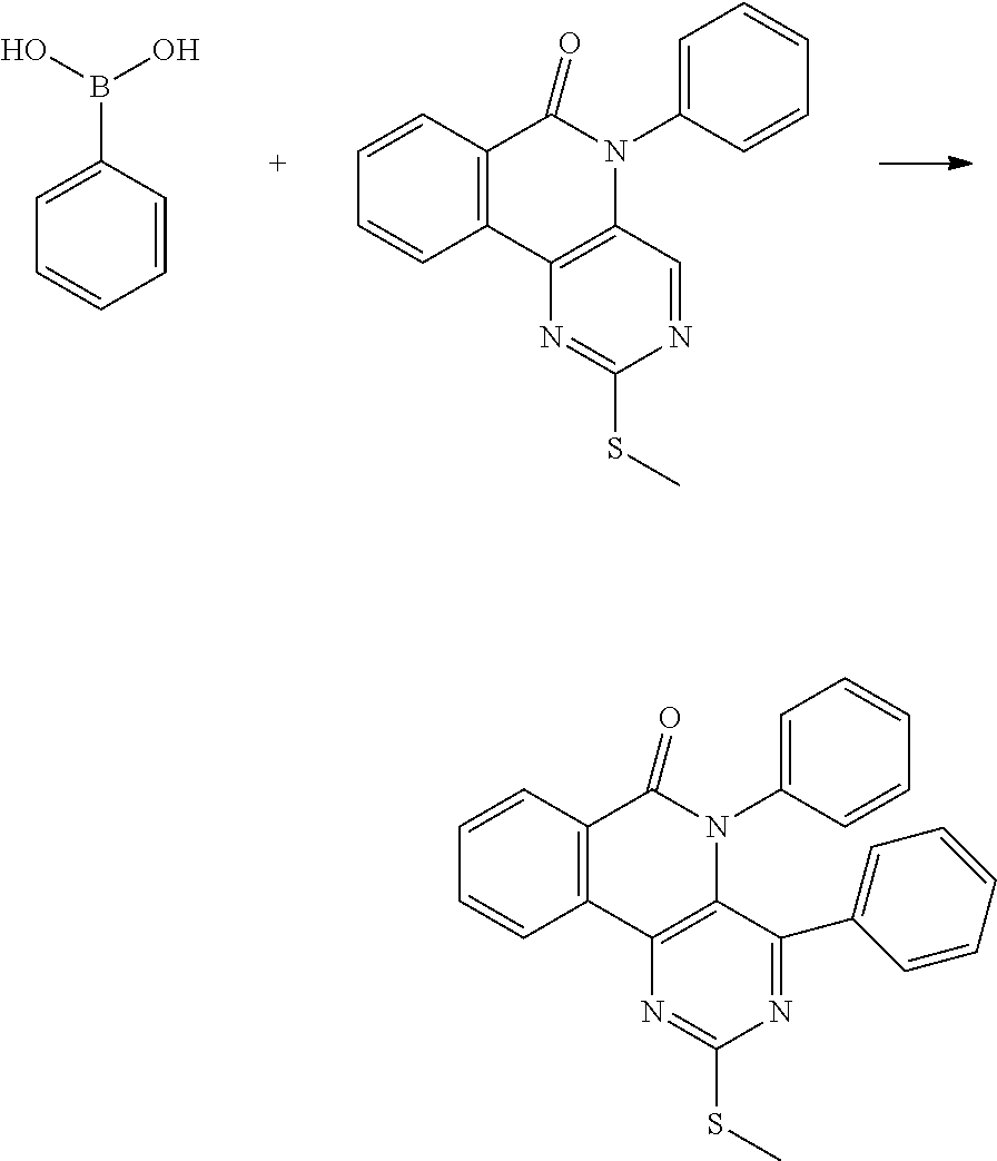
C1=CC2=C(C=C1)C(=O)N(C1=CC=CC=C1)C1=C2N=C(SC)N=C1C1=CC=CC=C1.C1=CC2=C(C=C1)C(=O)N(C1=CC=CC=C1)C1=C2N=C(SC)N=C1.C1=CC=CC(B(O)O)=C1
